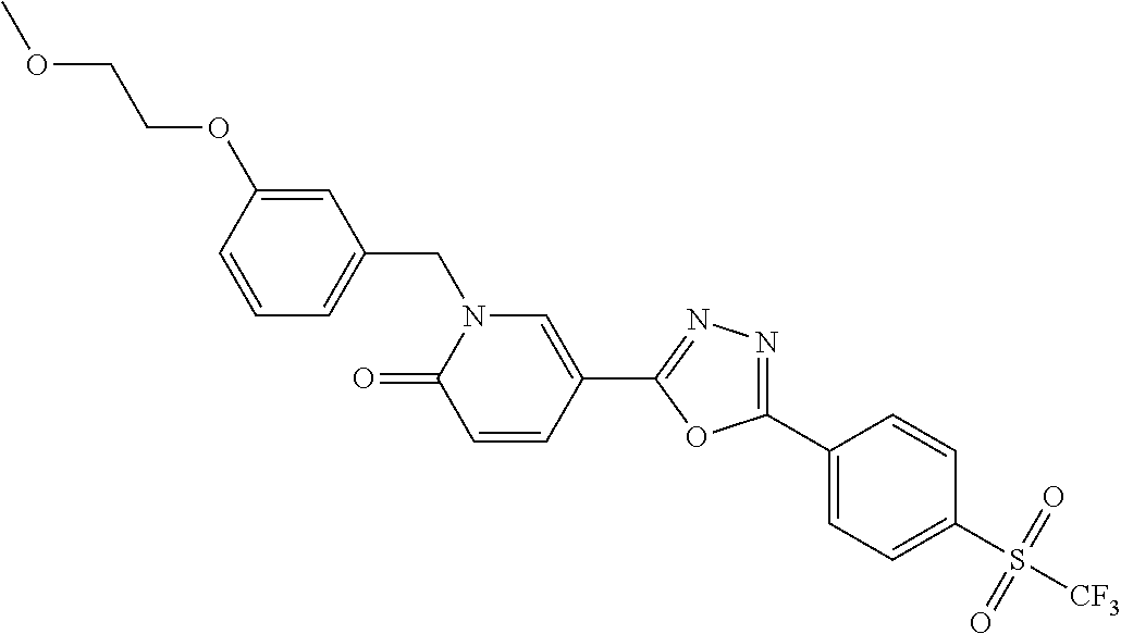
C1(C2=CC=C(S([CF3])(=O)=O)C=C2)=NN=C(C2=CN(CC3=CC=CC(OCCOC)=C3)C(=O)C=C2)O1
